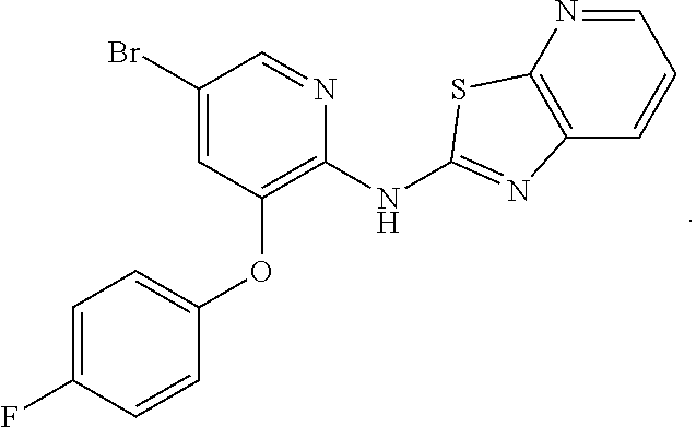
C1(Br)=CC(OC2=CC=C(F)C=C2)=C(NC2=NC3=C(N=CC=C3)S2)N=C1
